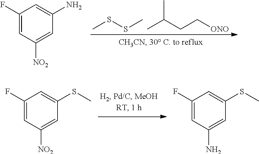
CSSC.CC(CC[ONO])C.C1(F)=CC([NO2])=CC(N)=C1.C1(F)=CC([NO2])=CC(SC)=C1.C1(F)=CC(N)=CC(SC)=C1
